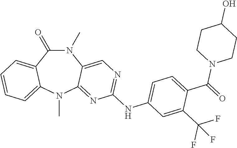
N1(C)C(=O)C2=CC=CC=C2N(C)C2=NC(NC3=CC=C(C(N4CCC(O)CC4)=O)C(C(F)(F)F)=C3)=NC=C12
